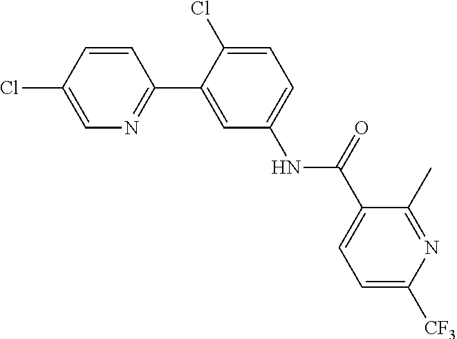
C1=CC(Cl)=CN=C1C1=CC(NC(C2=CC=C([CF3])N=C2C)=O)=CC=C1Cl
